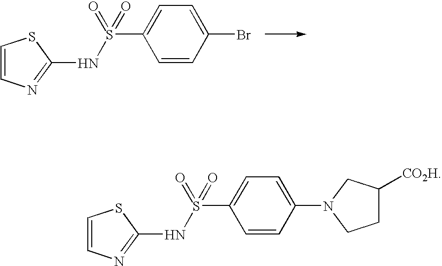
C1(S(NC2=NC=CS2)(=O)=O)=CC=C(Br)C=C1.C1(S(NC2=NC=CS2)(=O)=O)=CC=C(N2CC([CO2H])CC2)C=C1
